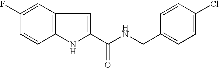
C1=C(F)C=CC2=C1C=C(C(NCC1=CC=C(Cl)C=C1)=O)N2
